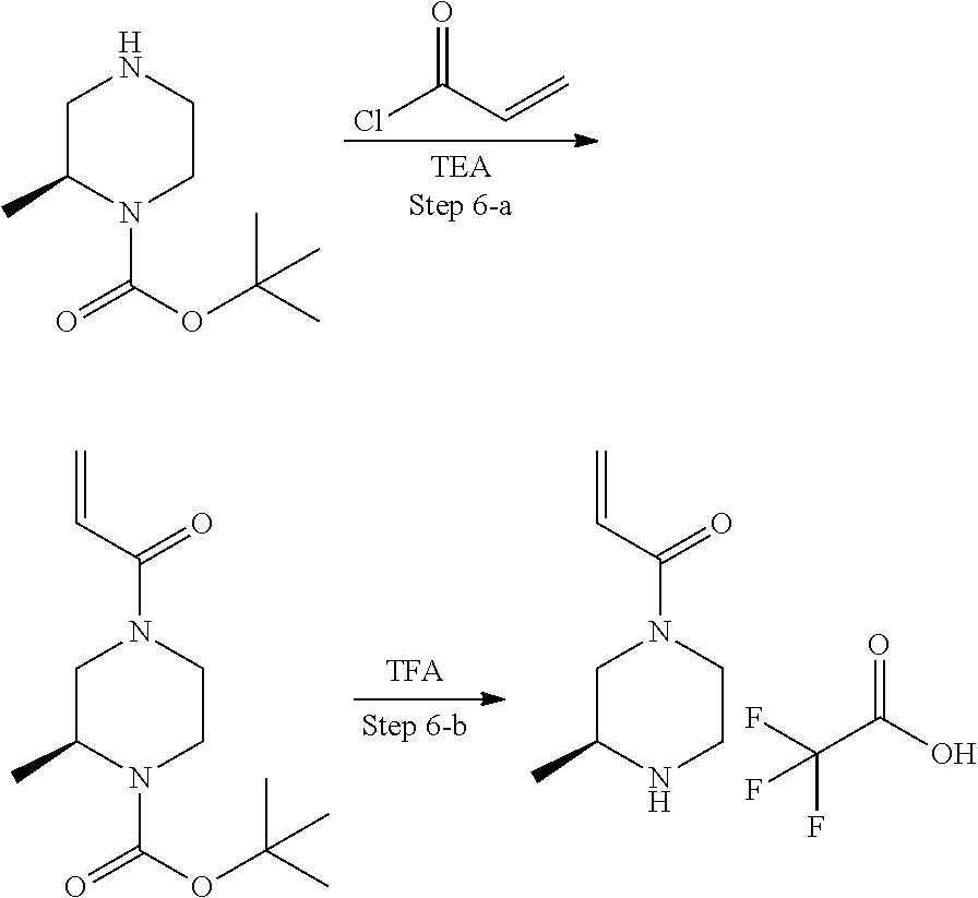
ClC(C=C)=O.C1C(C)N(C(OC(C)(C)C)=O)CCN1.C1C(C)NCCN1C(C=C)=O.FC(C(=O)O)(F)F.C1C(C)N(C(OC(C)(C)C)=O)CCN1C(C=C)=O
